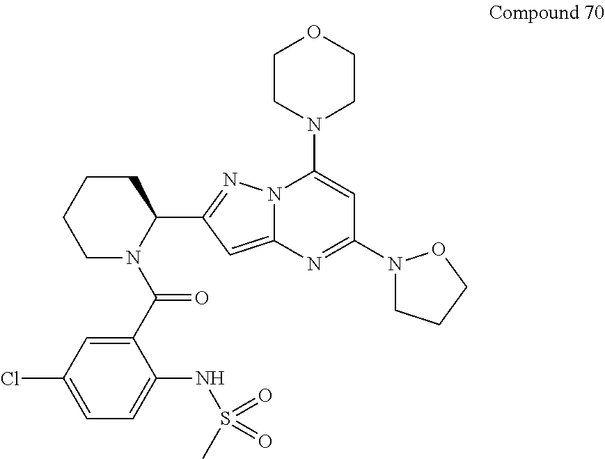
C1(C(N2C(C3=NN4C(=C3)N=C(N3CCCO3)C=C4N3CCOCC3)CCCC2)=O)=CC(Cl)=CC=C1NS(C)(=O)=O
